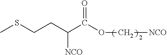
C(C(C(=O)OC[NCO])[NCO])CSC
